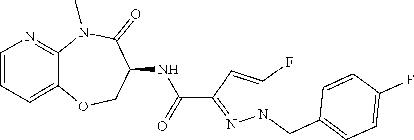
C12=CC=CN=C1N(C)C(=O)C(NC(C1=NN(CC3=CC=C(F)C=C3)C(F)=C1)=O)CO2
